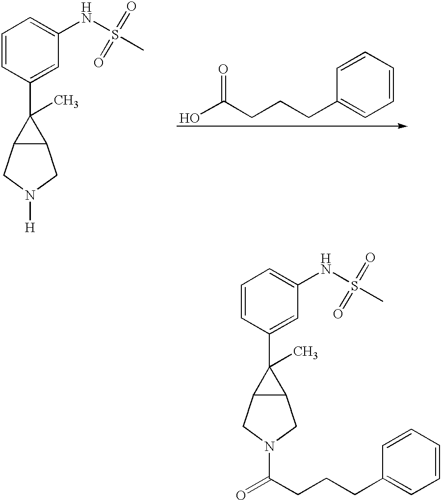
OC(CCCC1=CC=CC=C1)=O.C1=CC(C2(C)C3C2CN([H])C3)=CC(NS(=O)(C)=O)=C1.C1=CC(C2(C)C3C2CN(C(=O)CCCC2=CC=CC=C2)C3)=CC(NS(=O)(C)=O)=C1
